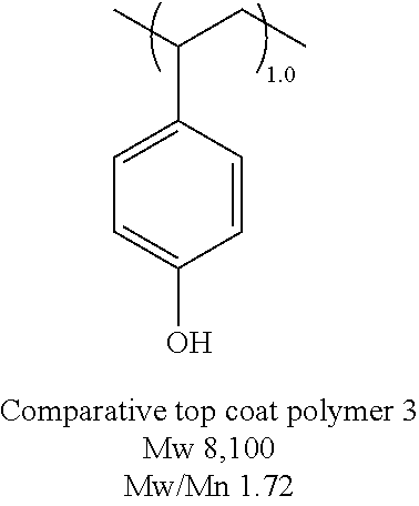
C1=CC(C(C)CC)=CC=C1O
